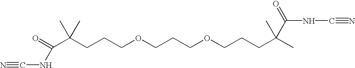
C(C(CCCOCCCOCCCC(C)(C(NC#N)=O)C)(C)C)(=O)NC#N
